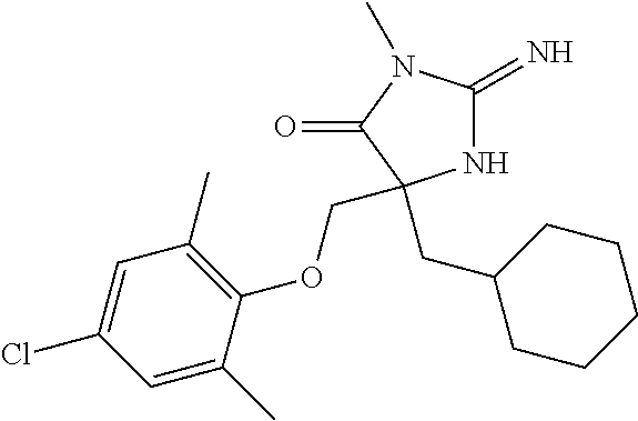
N1C(=N)N(C)C(=O)C1(CC1CCCCC1)COC1=C(C)C=C(Cl)C=C1C
